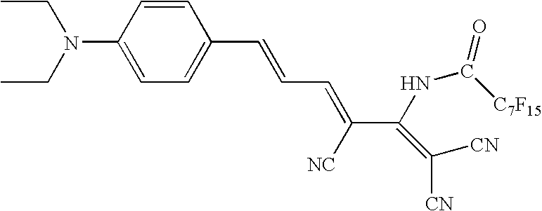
C1=CC(N(CC)CC)=CC=C1C=CC=C(C(NC(=O)[C7F15])=C([CN])[CN])[NC]
